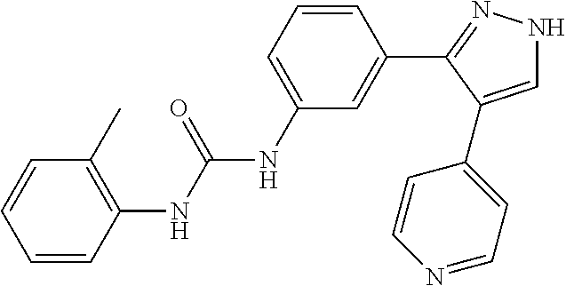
C1=CC(NC(NC2=CC=CC(C3=NNC=C3C3=CC=NC=C3)=C2)=O)=C(C)C=C1
